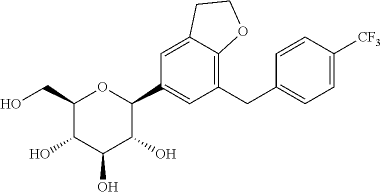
C1(CO)C(O)C(O)C(O)C(C2=CC(CC3=CC=C([CF3])C=C3)=C3C(=C2)CCO3)O1
